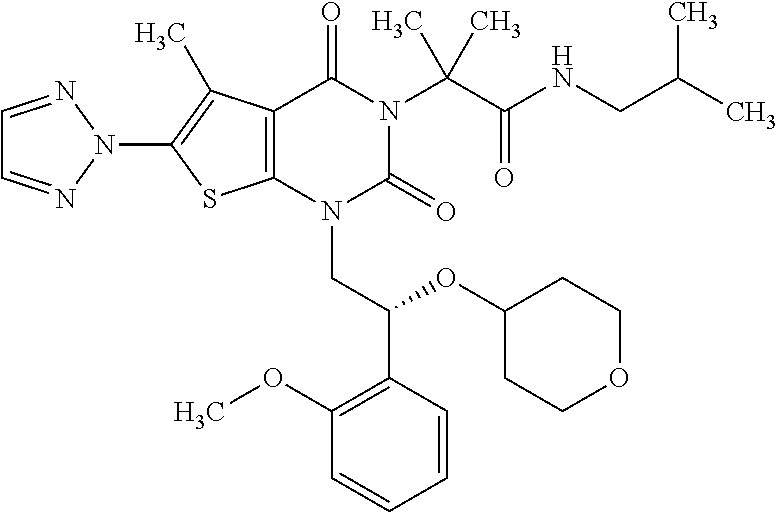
C12=C(C(C)=C(N3N=CC=N3)S1)C(=O)N(C(C(=O)NCC(C)C)(C)C)C(=O)N2CC(C1=C(OC)C=CC=C1)OC1CCOCC1
